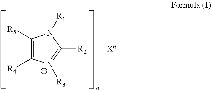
C1([R5])=C([R4])[N+]([R3])=C([R2])N1[R1].[Xn-]
